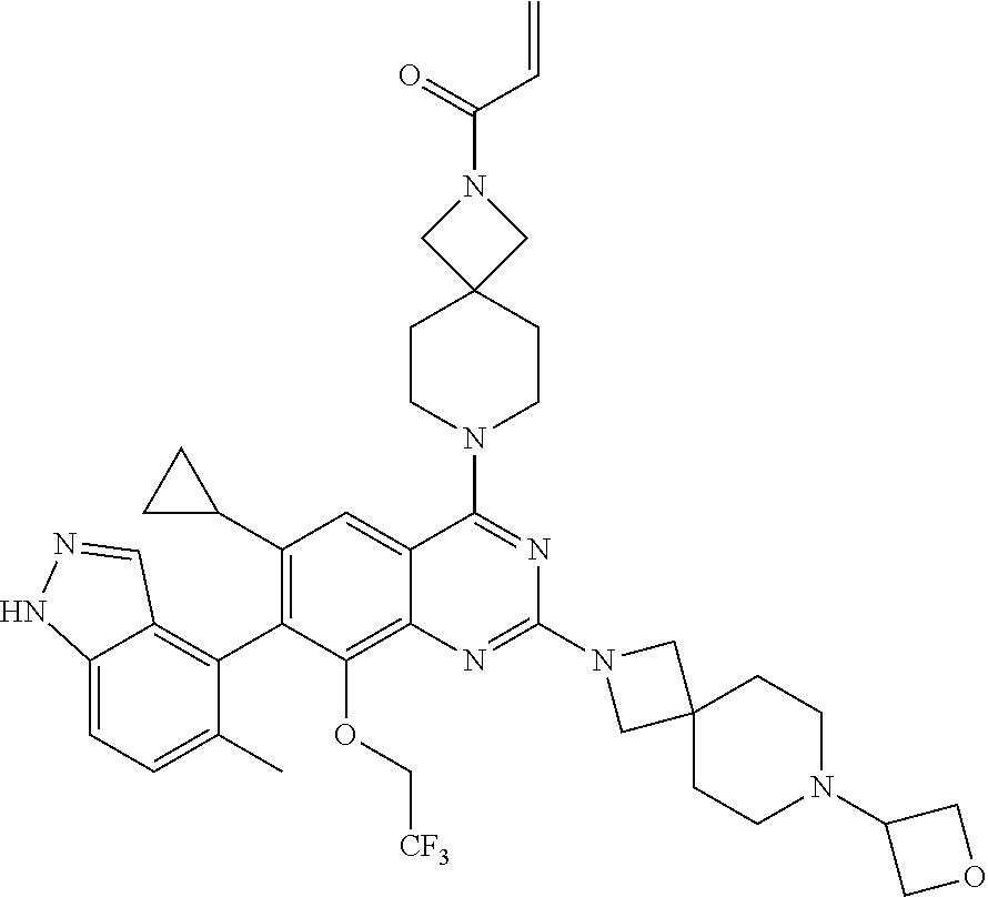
C12=CC=C(C)C(C3=C(C4CC4)C=C4C(=C3OC[CF3])N=C(N3CC5(C3)CCN(C3COC3)CC5)N=C4N3CCC4(CC3)CN(C(=O)C=C)C4)=C1C=NN2
